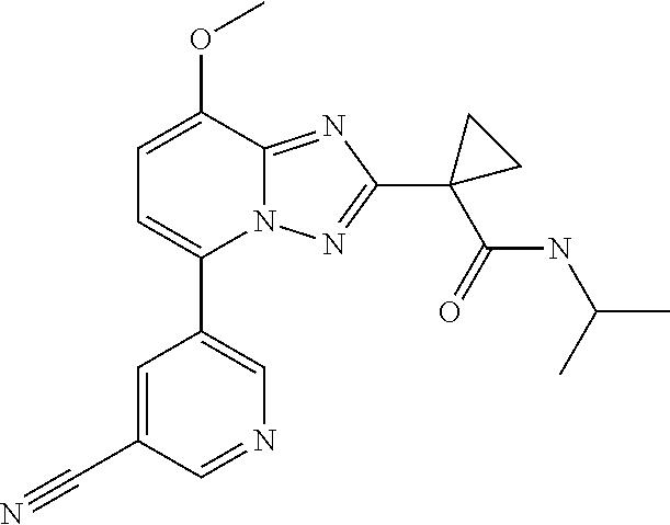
C1=C(OC)C2=NC(C3(C(NC(C)C)=O)CC3)=NN2C(C2=CN=CC(C#N)=C2)=C1
